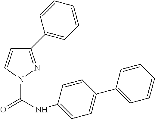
C1(C2=CC=CC=C2)=NN(C(NC2=CC=C(C3=CC=CC=C3)C=C2)=O)C=C1
